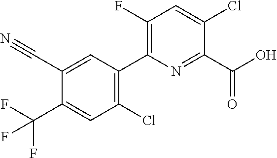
C1(C#N)=CC(C2=C(F)C=C(Cl)C(C(O)=O)=N2)=C(Cl)C=C1C(F)(F)F
